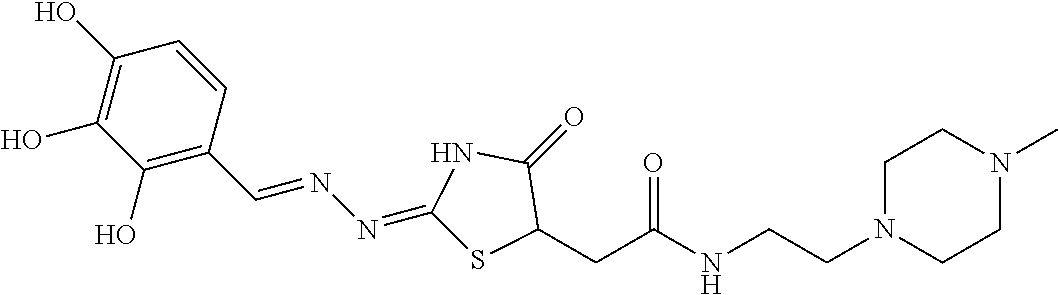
C1(O)=C(O)C(O)=C(C=NN=C2SC(CC(NCCN3CCN(C)CC3)=O)C(=O)N2)C=C1
